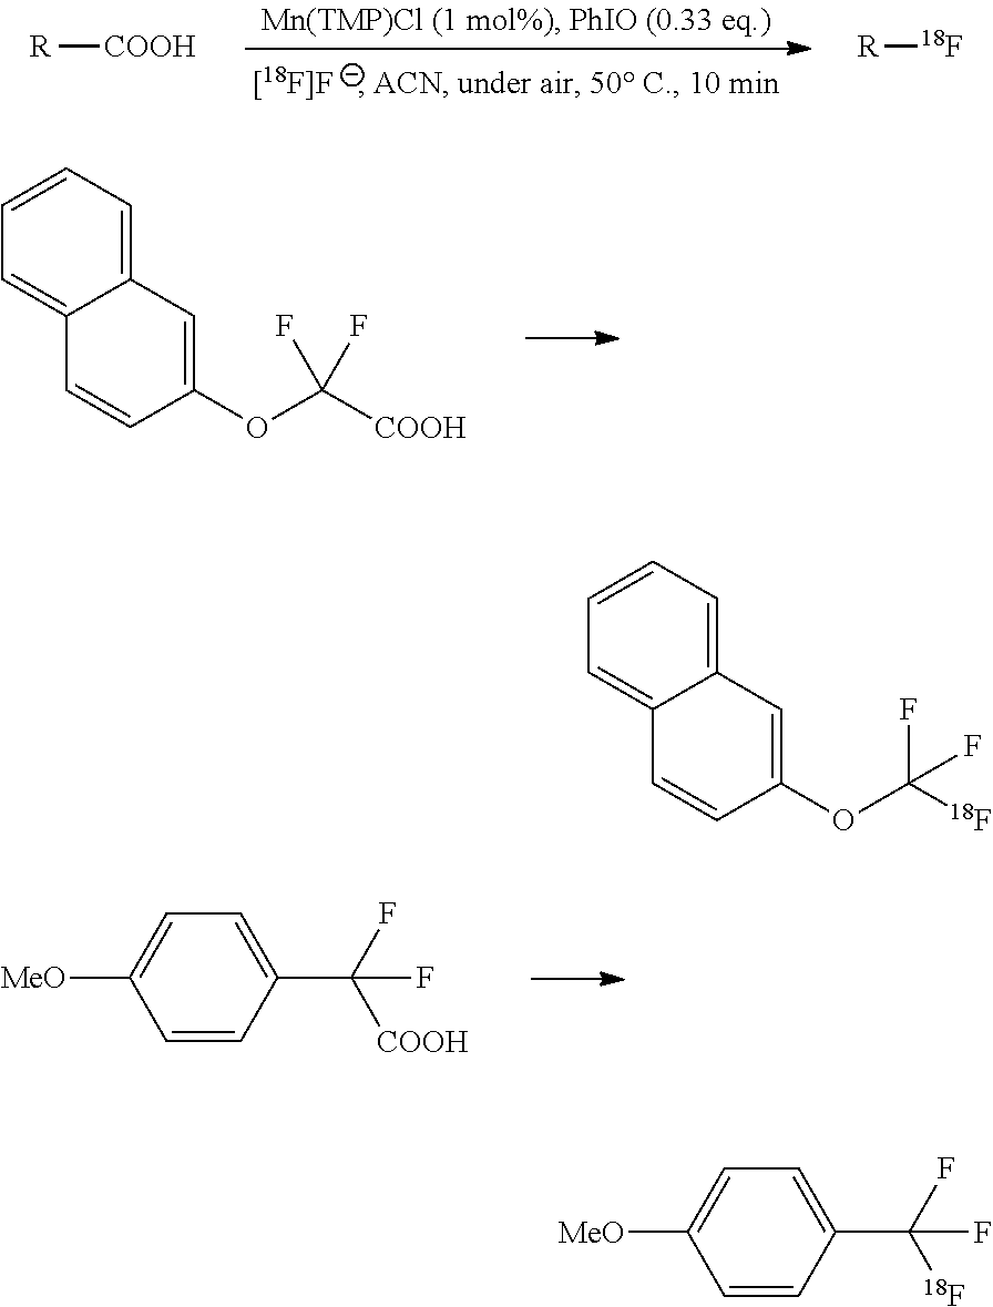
[R][COOH].[R][18F].C12=CC=CC=C1C=CC(OC([COOH])(F)F)=C2.C1=CC(C(F)([COOH])F)=CC=C1[MeO].C12=CC=CC=C1C=CC(OC([18F])(F)F)=C2.C1=CC(C(F)([18F])F)=CC=C1[MeO]
